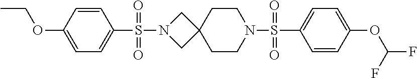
C1=CC(OC(F)F)=CC=C1S(N1CCC2(CC1)CN(S(C1=CC=C(OCC)C=C1)(=O)=O)C2)(=O)=O
